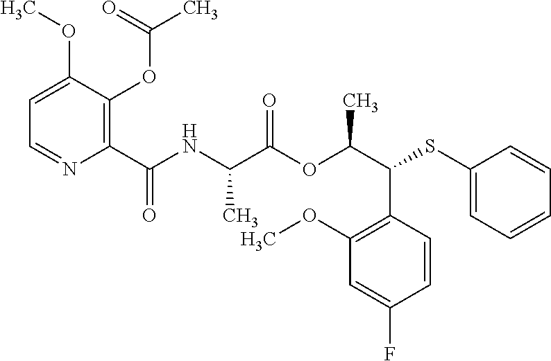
C1(C(=O)NC(C(OC(C(SC2=CC=CC=C2)C2=C(OC)C=C(F)C=C2)C)=O)C)=C(OC(C)=O)C(OC)=CC=N1
